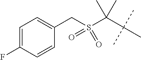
C(S(C(C(C)(C)C)(C)C)(=O)=O)C1=CC=C(F)C=C1
